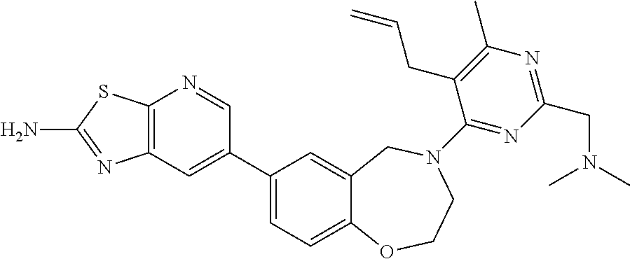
C12=C(C=C(C3=CC=C4C(=C3)CN(C3=NC(CN(C)C)=NC(C)=C3CC=C)CCO4)C=N1)N=C(N)S2
